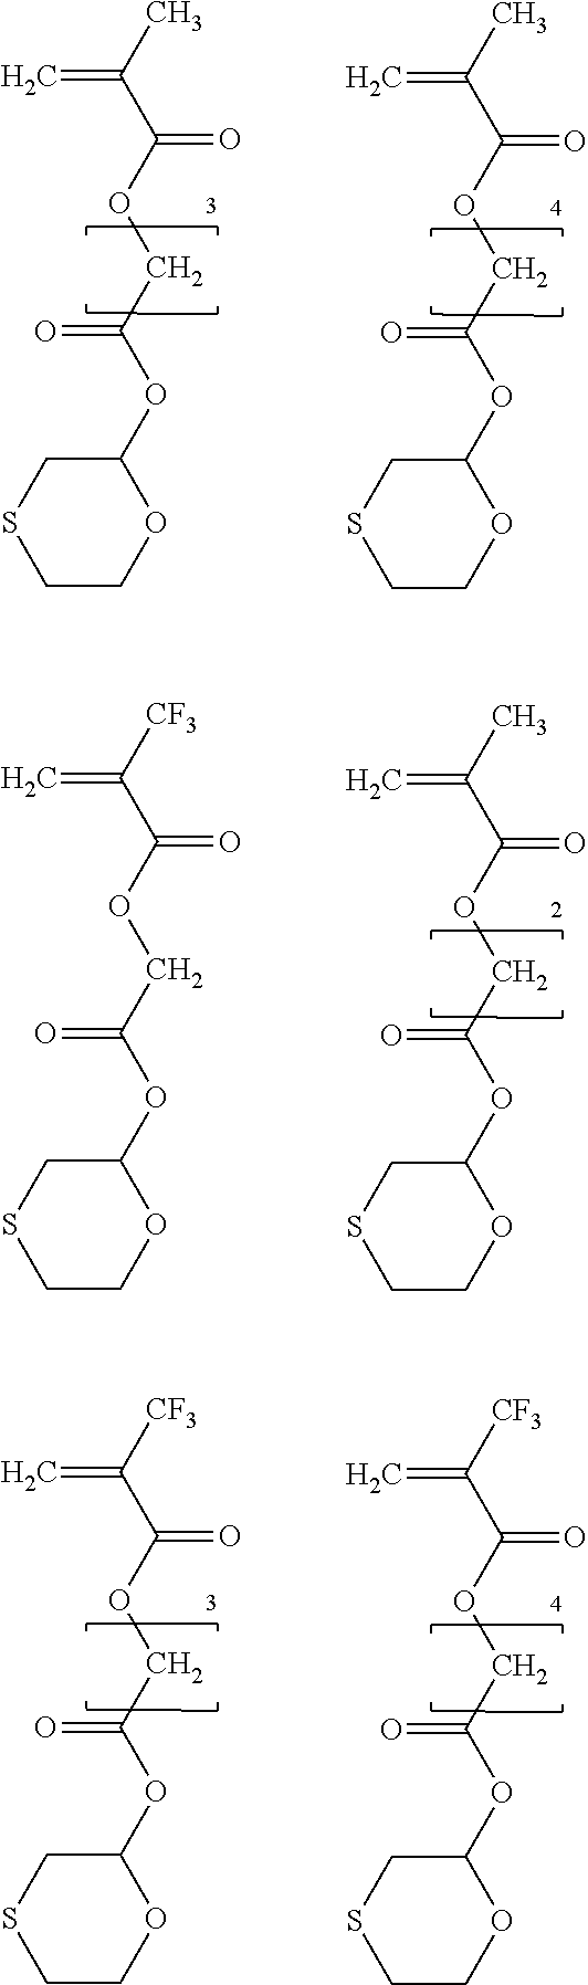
CC(C(OCC(OC1CSCCO1)=O)=O)=C.CC(C(OCC(OC1CSCCO1)=O)=O)=C.[CF3]C(C(OCC(OC1CSCCO1)=O)=O)=C.CC(C(OCC(OC1CSCCO1)=O)=O)=C.[CF3]C(C(OCC(OC1CSCCO1)=O)=O)=C.[CF3]C(C(OCC(OC1CSCCO1)=O)=O)=C
